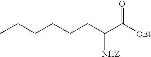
CCCCCCC(C([OEt])=O)[NHZ]
